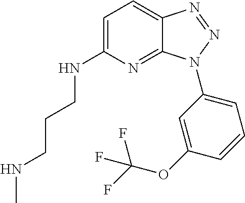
C1=C(NCCCNC)N=C2C(=C1)N=NN2C1=CC=CC(OC(F)(F)F)=C1
